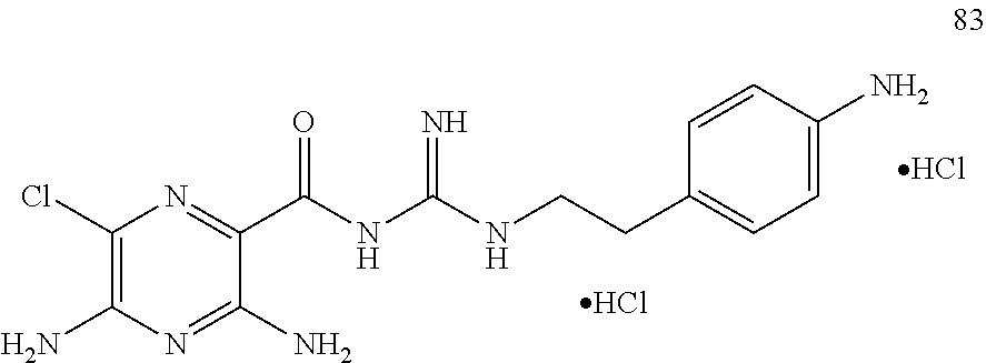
C1(Cl)=C(N)N=C(N)C(C(=O)NC(NCCC2=CC=C(N)C=C2)=N)=N1.Cl.Cl
